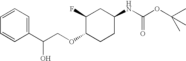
C1(C(COC2CCC(NC(OC(C)(C)C)=O)CC2F)O)=CC=CC=C1
